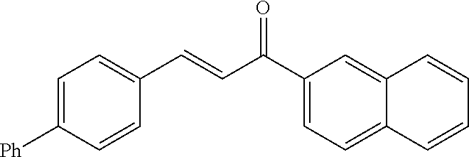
C1([Ph])=CC=C(C=CC(C2=CC=C3C(=C2)C=CC=C3)=O)C=C1
